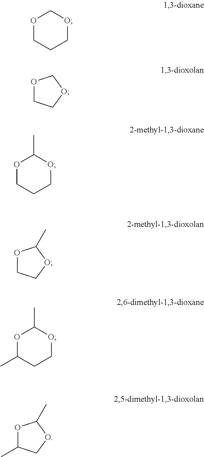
O1CCCOC1.O1CCOC1.O1CCCOC1C.O1CCOC1C.O1C(C)CCOC1C.O1C(C)COC1C
